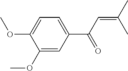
C1(OC)=CC(C(C=C(C)C)=O)=CC=C1OC
